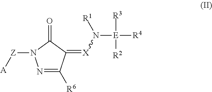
[X](N([R1])[E]([R4])([R3])[R2])=C1C([R6])=NN([Z][A])C1=O
